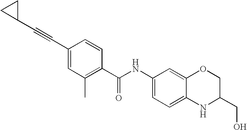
C1(C#CC2CC2)=CC(C)=C(C(NC2=CC=C3C(=C2)OCC(CO)N3)=O)C=C1
